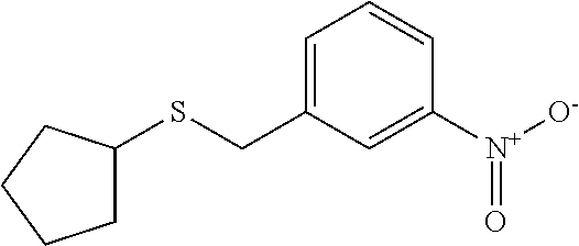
C1=C(CSC2CCCC2)C=C([N+]([O-])=O)C=C1
